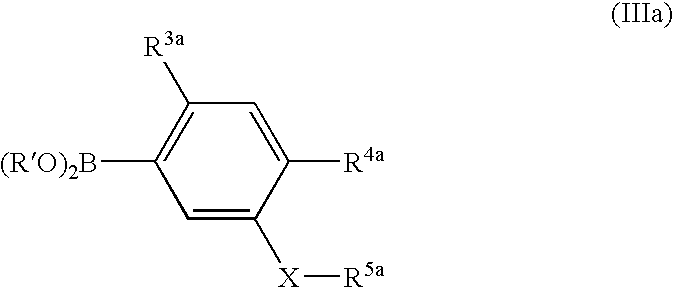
[(RO)2B]C1=C([R3a])C=C([R4a])C([X][R5a])=C1
